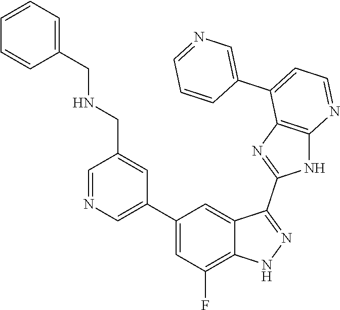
C1=NC=C(C2=CC(F)=C3C(=C2)C(C2=NC4=C(N2)N=CC=C4C2=CN=CC=C2)=NN3)C=C1CNCC1=CC=CC=C1
